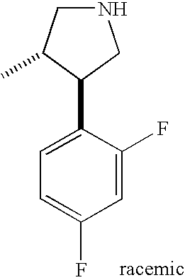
N1CC(C)C(C2=CC=C(F)C=C2F)C1
